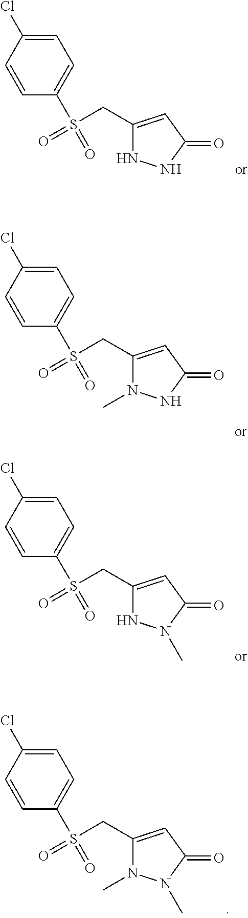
C1=C(S(CC2=CC(=O)NN2)(=O)=O)C=CC(Cl)=C1.C1=C(S(CC2=CC(=O)NN2C)(=O)=O)C=CC(Cl)=C1.C1=C(S(CC2=CC(=O)N(C)N2)(=O)=O)C=CC(Cl)=C1.C1=C(S(CC2=CC(=O)N(C)N2C)(=O)=O)C=CC(Cl)=C1
